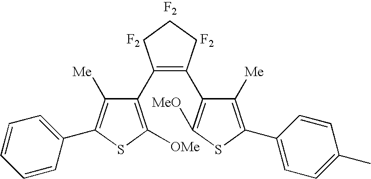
C1(C2=C([OMe])SC(C3=CC=CC=C3)=C2[Me])=C(C2=C([MeO])SC(C3=CC=C(C)C=C3)=C2[Me])CCC1.[F2].[F2].[F2]
